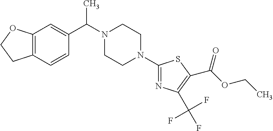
C12=C(C=C(C(N3CCN(C4=NC(C(F)(F)F)=C(C(OCC)=O)S4)CC3)C)C=C1)OCC2
